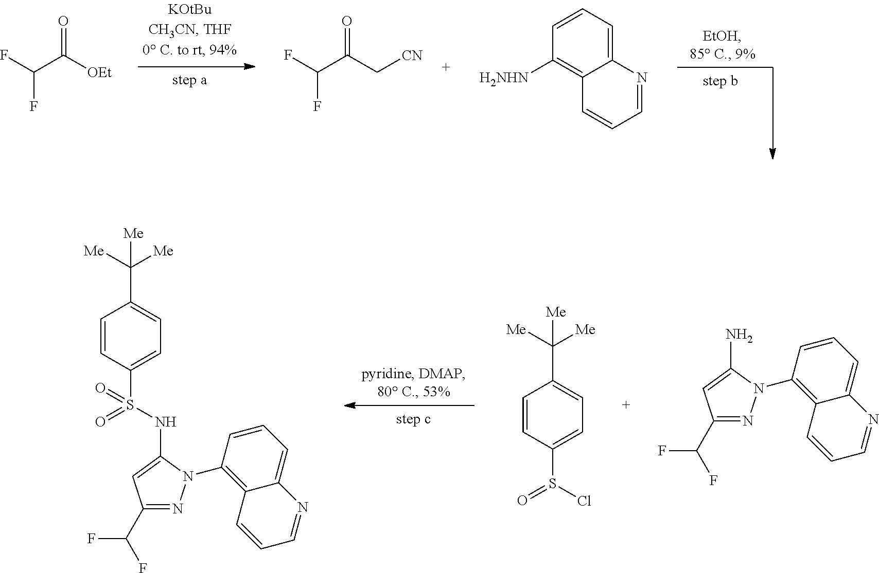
FC(C([OEt])=O)F.FC(C(C[CN])=O)F.C1=CC([H2NHN])=C2C(=C1)N=CC=C2.C1(C(F)F)=NN(C2=C3C(=CC=C2)N=CC=C3)C(NS(=O)(C2=CC=C(C([Me])([Me])[Me])C=C2)=O)=C1.ClS(=O)C1=CC=C(C([Me])([Me])[Me])C=C1.C1(C(F)F)=NN(C2=C3C(=CC=C2)N=CC=C3)C(N)=C1
